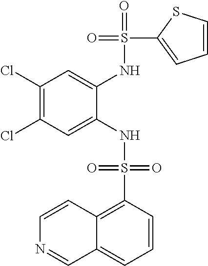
C1(Cl)=C(Cl)C=C(NS(=O)(=O)C2=C3C(=CC=C2)C=NC=C3)C(NS(=O)(C2=CC=CS2)=O)=C1
